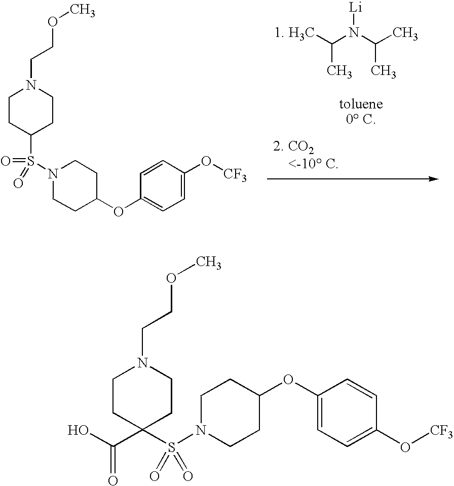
C1CC(S(=O)(N2CCC(OC3=CC=C(O[CF3])C=C3)CC2)=O)CCN1CCOC.[1. H3C]C(N(C(C)C)[Li])C.C1CC(S(N2CCC(OC3=CC=C(O[CF3])C=C3)CC2)(=O)=O)(C(O)=O)CCN1CCOC
